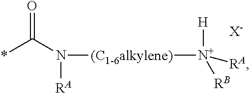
*C(N([(C1-6alkylene)][N+]([H])([RB])[RA])[RA])=O.[X-]
